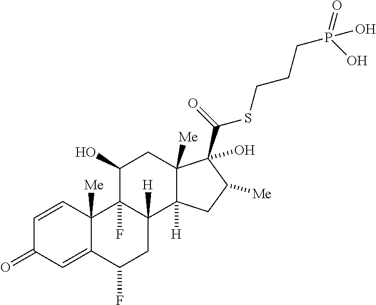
C12([Me])C(=CC(=O)C=C1)C(F)CC1([H])C2(F)C(O)CC2([Me])C1([H])CC([Me])C2(C(=O)SCCCP(O)(O)=O)O
